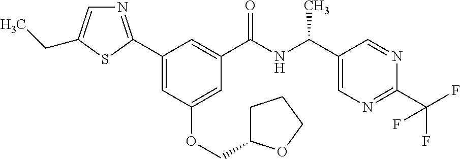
C1(C2=NC=C(CC)S2)=CC(OCC2CCCO2)=CC(C(NC(C2=CN=C(C(F)(F)F)N=C2)C)=O)=C1
